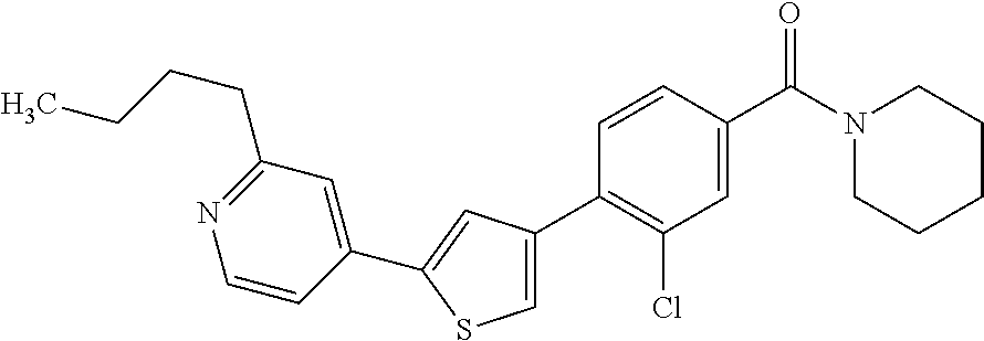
C1(C2=CC(C3=C(Cl)C=C(C(N4CCCCC4)=O)C=C3)=CS2)=CC(CCCC)=NC=C1
